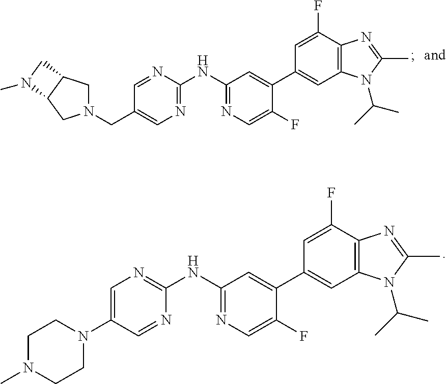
C1=C(F)C2=C(C=C1C1=CC(NC3=NC=C(CN4CC5C(C4)N(C)C5)C=N3)=NC=C1F)N(C(C)C)C(C)=N2.C1=C(F)C2=C(C=C1C1=CC(NC3=NC=C(N4CCN(C)CC4)C=N3)=NC=C1F)N(C(C)C)C(C)=N2
